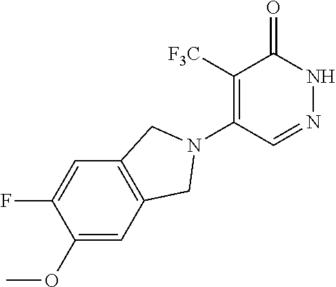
C1([F3C])=C(N2CC3=C(C=C(F)C(OC)=C3)C2)C=NNC1=O
